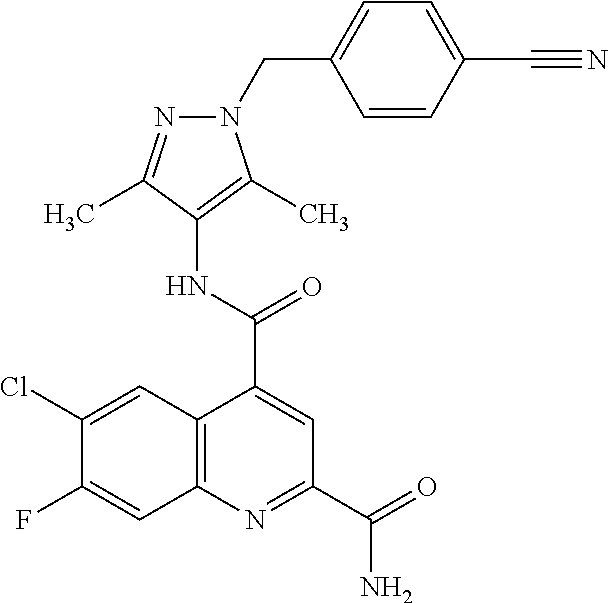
C12=C(N=C(C(N)=O)C=C1C(=O)NC1=C(C)N(CC3=CC=C(C#N)C=C3)N=C1C)C=C(F)C(Cl)=C2
